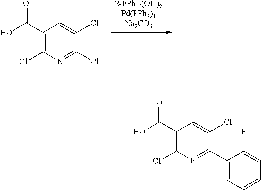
[2-FPhB(OH)2Pd(PPh3)4Na2CO3].C1(C(O)=O)=C(Cl)N=C(Cl)C(Cl)=C1.C1(C(O)=O)=C(Cl)N=C(C2=CC=CC=C2F)C(Cl)=C1
